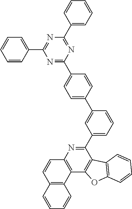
C1(C2=CC=CC(C3=CC=C(C4=NC(C5=CC=CC=C5)=NC(C5=CC=CC=C5)=N4)C=C3)=C2)=NC2=C(C3=C1C1=C(O3)C=CC=C1)C1=C(C=C2)C=CC=C1
